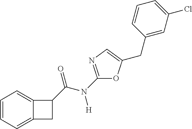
C1=CC=C2C(=C1)C(C(N(C1=NC=C(CC3=CC(Cl)=CC=C3)O1)[H])=O)C2
